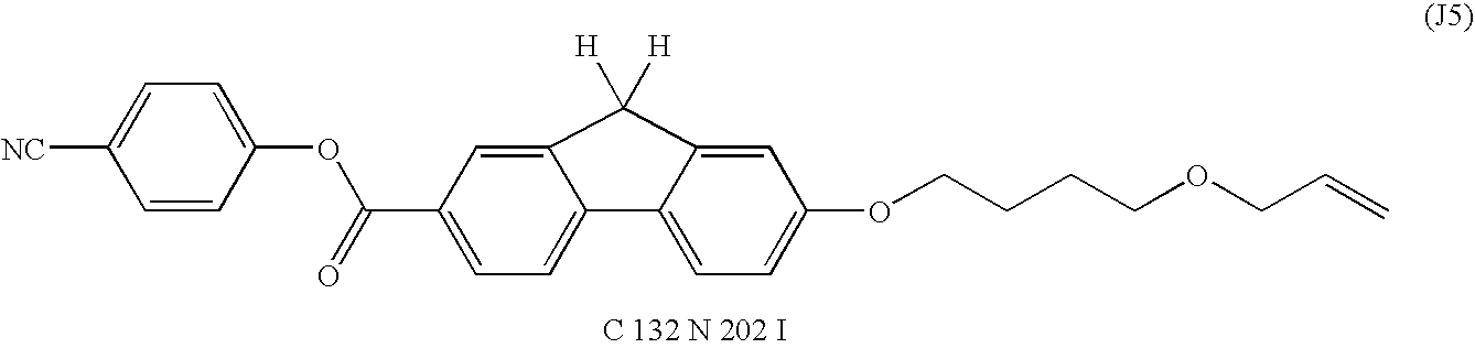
C(C1=CC=C2C(=C1)C([H])([H])C1=CC(OCCCCOCC=C)=CC=C21)(=O)OC1=CC=C([NC])C=C1
